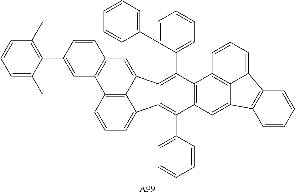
C12=C3C(=CC=C1)C1=C(C4=CC=CC=C4)C4=C(C(C5=CC=CC=C5C5=CC=CC=C5)=C1C3=CC1=C2C=C(C2=C(C)C=CC=C2C)C=C1)C1=C2C(=C4)C3=C(C2=CC=C1)C=CC=C3.[A99]
